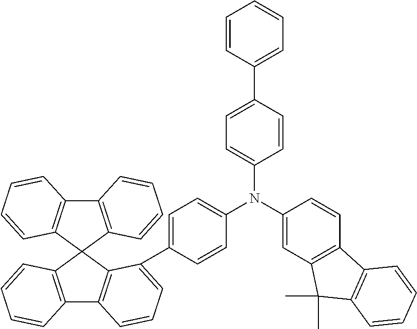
C1(N(C2=CC=C(C3=CC=CC4=C3C3(C5=C4C=CC=C5)C4=C(C5=C3C=CC=C5)C=CC=C4)C=C2)C2=CC3=C(C=C2)C2=C(C3(C)C)C=CC=C2)=CC=C(C2=CC=CC=C2)C=C1
